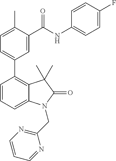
C1=C(C)C(C(NC2=CC=C(F)C=C2)=O)=CC(C2=C3C(=CC=C2)N(CC2=NC=CC=N2)C(=O)C3(C)C)=C1
